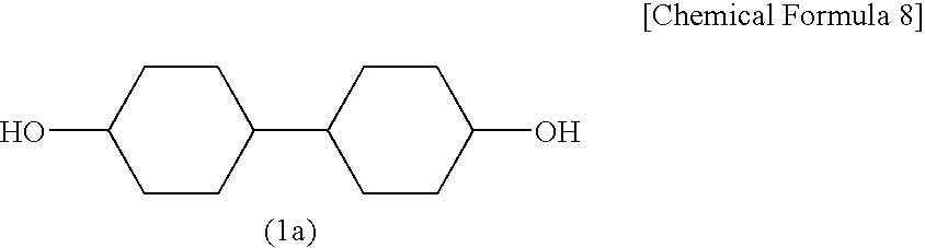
OC1CCC(C2CCC(O)CC2)CC1
